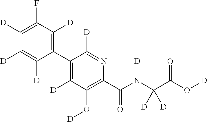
C1(C2=C([D])C(O[D])=C(C(N(C(C(O[D])=O)([D])[D])[D])=O)N=C2[D])=C([D])C(F)=C([D])C([D])=C1[D]
